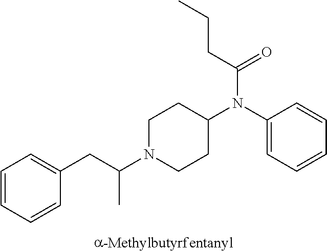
C1=CC=CC(CC(N2CCC(N(C(=O)CCC)C3=CC=CC=C3)CC2)C)=C1
